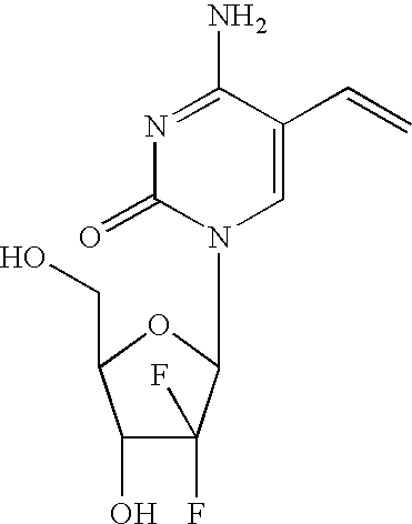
C1=C(C=C)C(N)=NC(=O)N1C1C(F)(F)C(O)C(CO)O1
